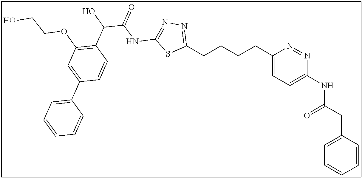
C1(CCCCC2=CC=C(NC(CC3=CC=CC=C3)=O)N=N2)=NN=C(NC(C(O)C2=C(OCCO)C=C(C3=CC=CC=C3)C=C2)=O)S1
